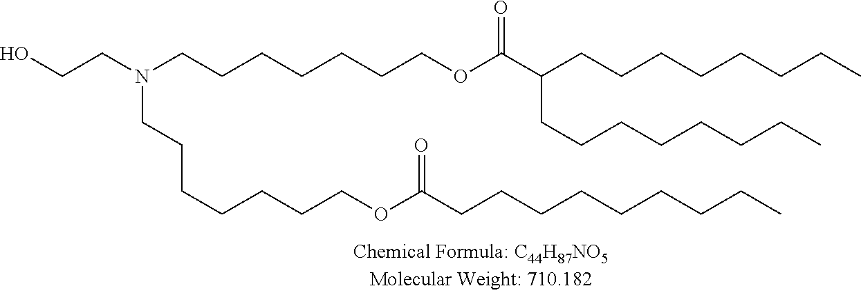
C(OC(C(CCCCCCCC)CCCCCCCC)=O)CCCCCCN(CCO)CCCCCCCOC(CCCCCCCCC)=O
